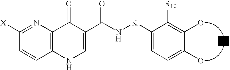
C1([X])=NC2=C(C=C1)NC=C(C(N[K]C1=CC=C(O)C(O)=C1[R10])=O)C2=O.[G]
